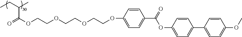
O=C(OCCOCCOCCOC1=CC=C(C(=O)OC2=CC=C(C3=CC=C(OC)C=C3)C=C2)C=C1)C(CC)C
